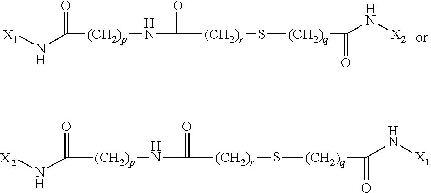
[X1]NC([(CH2)p]NC([(CH2)r]S[(CH2)q]C(=O)N[X2])=O)=O.[X2]NC([(CH2)p]NC([(CH2)r]S[(CH2)q]C(=O)N[X1])=O)=O
